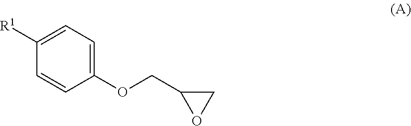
C1=CC(OCC2OC2)=CC=C1[R1]
